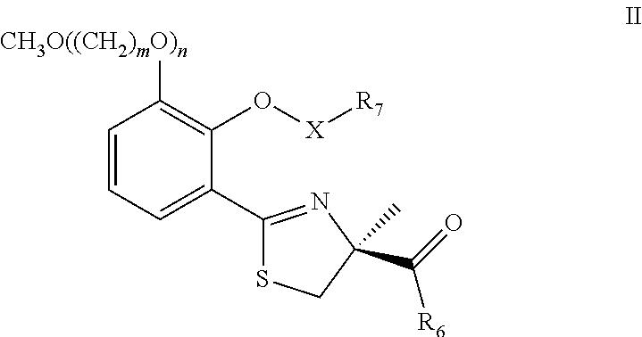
C1=CC=C(C2=NC(C(=O)[R6])(C)CS2)C(O[X][R7])=C1[CH3O((CH2)mO)n]
